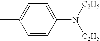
C1=CC(N([C2H5])[C2H5])=CC=C1C
